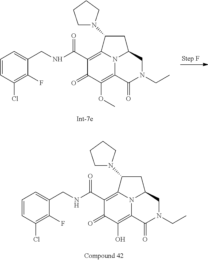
C1(C(NCC2=CC=CC(Cl)=C2F)=O)=C2N3C(=C(OC)C1=O)C(=O)N(CC)CC3CC2N1CCCC1.C1(C(NCC2=CC=CC(Cl)=C2F)=O)=C2N3C(=C(O)C1=O)C(=O)N(CC)CC3CC2N1CCCC1
